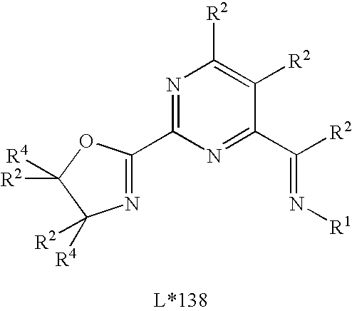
N1=C(C2=NC([R4])([R2])C([R2])([R4])O2)N=C(C([R2])=N[R1])C([R2])=C1[R2]
